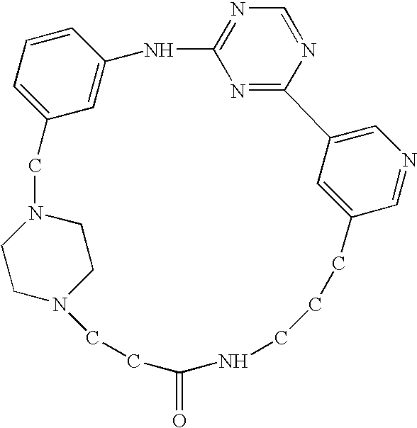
C1=CC=C2C=C1NC1=NC=NC(=N1)C1=CN=CC(=C1)CCCNC(=O)CCN1CCN(C2)CC1
